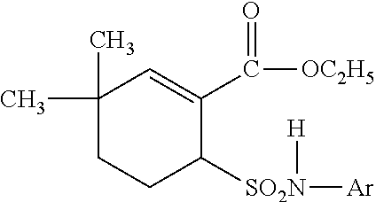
C1(C)(C)CCC([SO2N]([H])[Ar])C(C([OC2H5])=O)=C1
